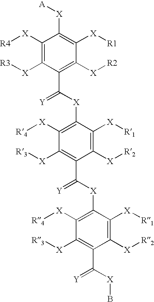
C1([X][R4])=C([X][R3])C(C([X]C2=C([X][R4])C([X][R3])=C(C([X]C3=C([X][R4])C([X][R3])=C(C([X]B)=[Y])C([X][R2])=C3[X][R1])=[Y])C([X][R2])=C2[X][R1])=[Y])=C([X][R2])C([X][R1])=C1[X][A]
